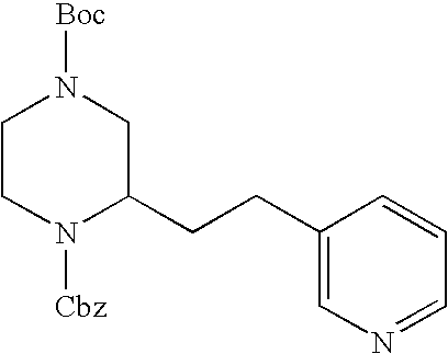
C1CN([Cbz])C(CCC2=CN=CC=C2)CN1[Boc]
